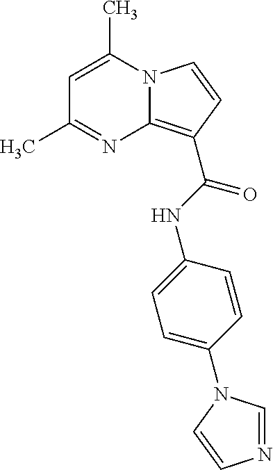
C1=C(C)N2C(=C(C(NC3=CC=C(N4C=NC=C4)C=C3)=O)C=C2)N=C1C
